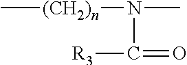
C[(CH2)n]N(C)C(=O)[R3]
